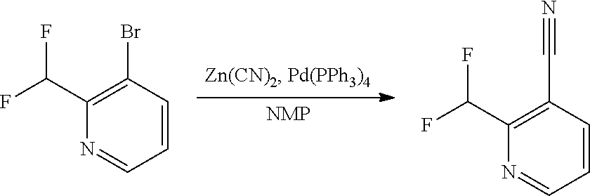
[NMP].N1=CC=CC(Br)=C1C(F)F.N1=CC=CC(C#N)=C1C(F)F
